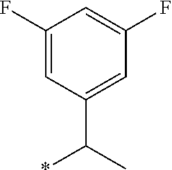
C1(F)=CC(C(C)*)=CC(F)=C1
